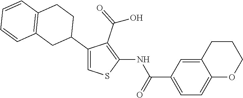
C1(NC(=O)C2=CC=C3C(=C2)CCCO3)=C(C(=O)O)C(C2CCC3=C(C2)C=CC=C3)=CS1
